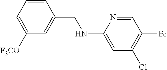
C1=CC(CNC2=CC(Cl)=C(Br)C=N2)=CC([F3CO])=C1
